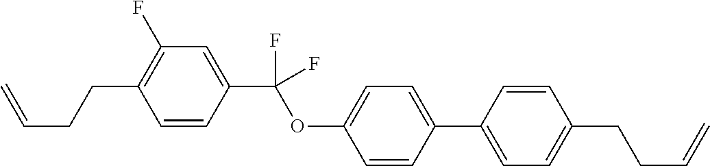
C1=CC(C(OC2=CC=C(C3=CC=C(CCC=C)C=C3)C=C2)(F)F)=CC(F)=C1CCC=C
